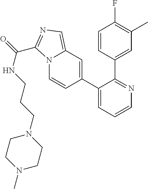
C1(C2=CC3=CN=C(C(=O)NCCCN4CCN(C)CC4)N3C=C2)=CC=CN=C1C1=CC(C)=C(F)C=C1
